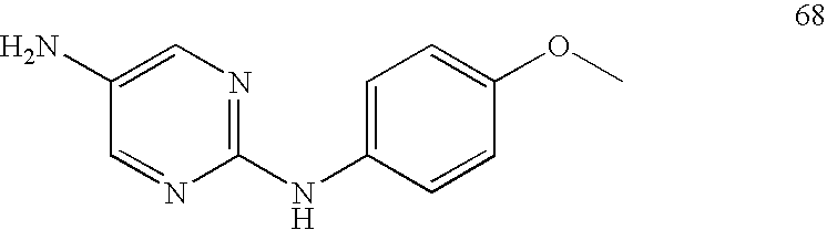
C1(NC2=CC=C(OC)C=C2)=NC=C(N)C=N1
